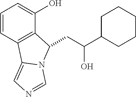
C1=CC2=C(C(O)=C1)C(CC(C1CCCCC1)O)N1C2=CN=C1
